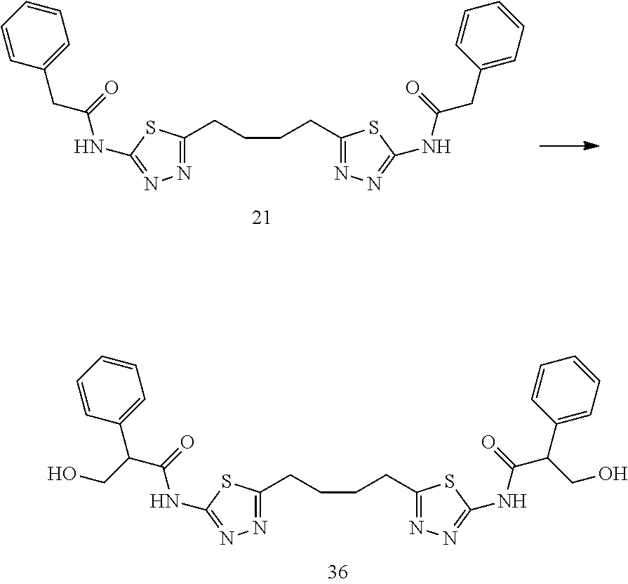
N1=C(CCCCC2=NN=C(NC(=O)C(C3=CC=CC=C3)CO)S2)SC(NC(=O)C(C2=CC=CC=C2)CO)=N1.N1=C(CCCCC2=NN=C(NC(=O)CC3=CC=CC=C3)S2)SC(NC(=O)CC2=CC=CC=C2)=N1
